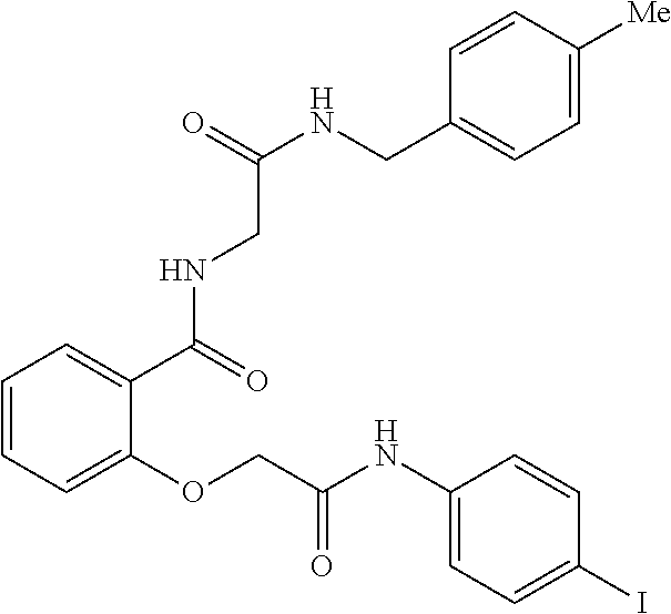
C1=CC=C(OCC(NC2=CC=C(I)C=C2)=O)C(C(NCC(NCC2=CC=C([Me])C=C2)=O)=O)=C1
